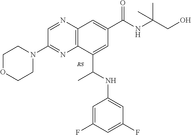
C1=NC2=C(N=C1N1CCOCC1)C(C(NC1=CC(F)=CC(F)=C1)C)=CC(C(NC(C)(CO)C)=O)=C2
